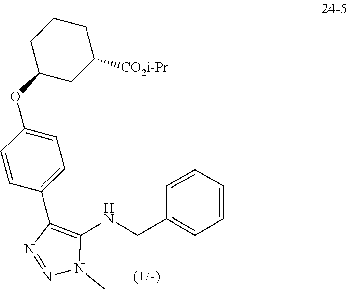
C1=C(OC2CC([CO2i-Pr])CCC2)C=CC(C2=C(NCC3=CC=CC=C3)N(C)N=N2)=C1
